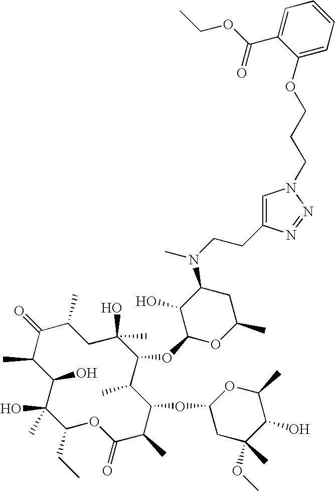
C1(O)C(OC2C(C)C(OC3CC(OC)(C)C(O)C(C)O3)C(C)C(=O)OC(CC)C(O)(C)C(O)C(C)C(=O)C(C)CC2(C)O)OC(C)CC1N(CCC1=CN(CCCOC2=CC=CC=C2C(OCC)=O)N=N1)C
